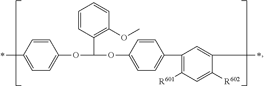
CC1=CC=C(OC(OC2=CC=C(C3=C([R601])C=C([R602])C(C)=C3)C=C2)C2=C(OC)C=CC=C2)C=C1
